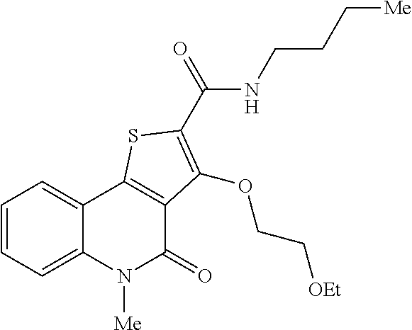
C1=CC=C2C(=C1)C1=C(C(=O)N2[Me])C(OCC[OEt])=C(C(=O)NCCC[Me])S1
